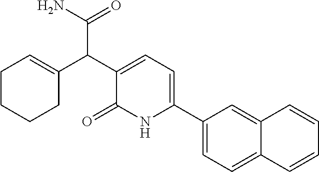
C(C(C1=CC=C(C2=CC=C3C(=C2)C=CC=C3)NC1=O)C1=CCCCC1)(N)=O
